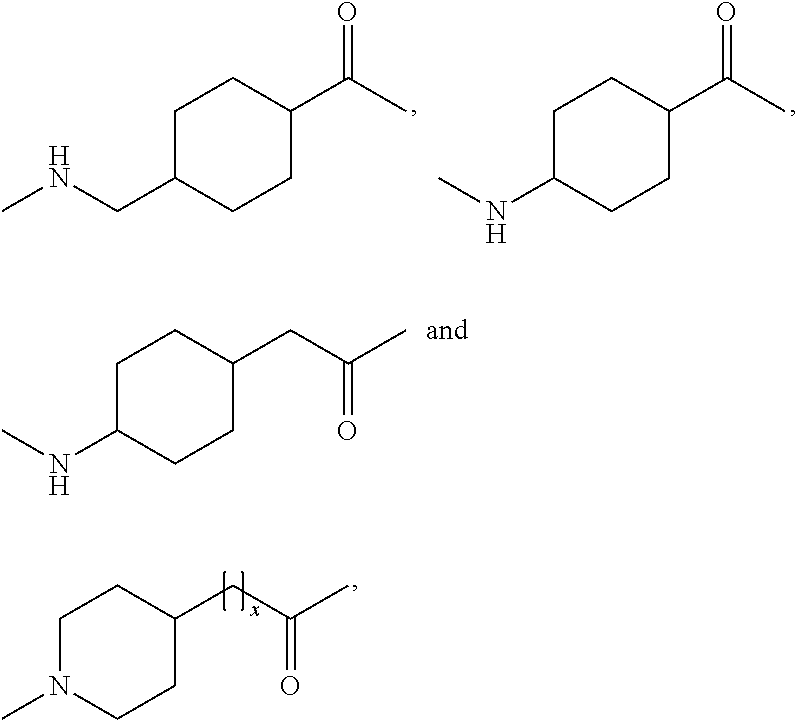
C1C(CNC)CCC(C(=O)C)C1.C1C(NC)CCC(C(=O)C)C1.C1C(NC)CCC(CC(=O)C)C1.C1N(C)CCC(CC(=O)C)C1
